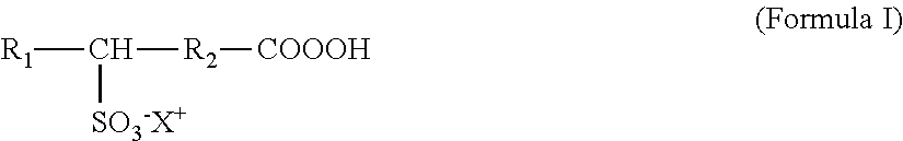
[R1]C([SO3-X+])[R2][COOOH]
